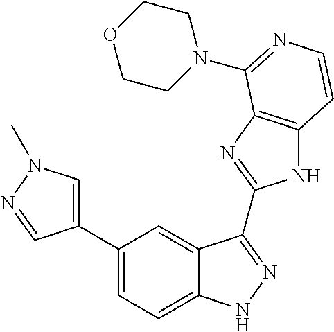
C1(C2=CC=C3C(=C2)C(C2=NC4=C(N2)C=CN=C4N2CCOCC2)=NN3)=CN(C)N=C1
